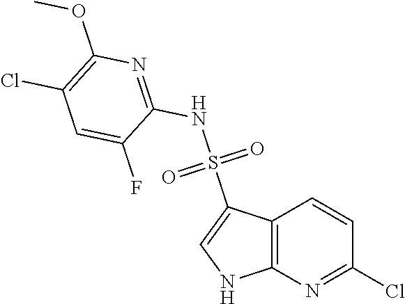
O=S(NC1=NC(OC)=C(Cl)C=C1F)(=O)C1=CNC2=C1C=CC(Cl)=N2
